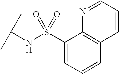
C(NS(C1=CC=CC2=C1N=CC=C2)(=O)=O)(C)C
